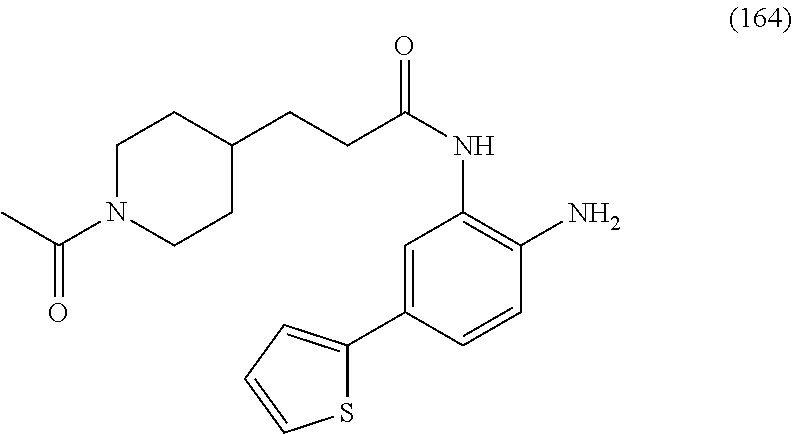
S1C(C2=CC(NC(=O)CCC3CCN(C(C)=O)CC3)=C(N)C=C2)=CC=C1
